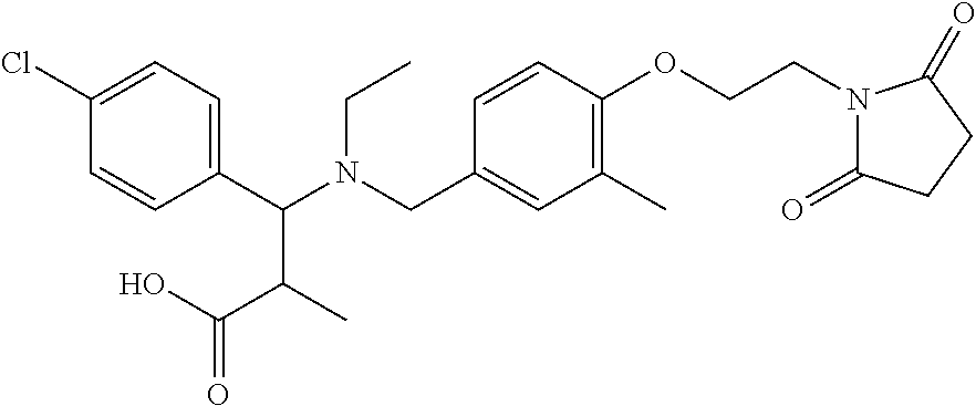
C1(C(N(CC2=CC(C)=C(OCCN3C(=O)CCC3=O)C=C2)CC)C(C(=O)O)C)=CC=C(Cl)C=C1
